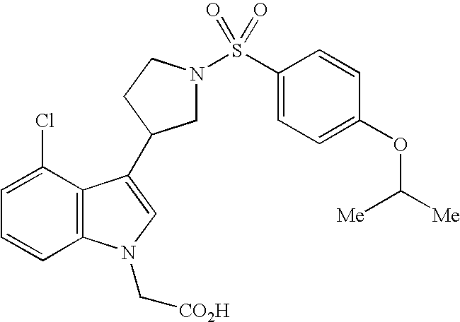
C1=C(Cl)C2=C(C=C1)N(C[CO2H])C=C2C1CN(S(C2=CC=C(OC([Me])[Me])C=C2)(=O)=O)CC1
